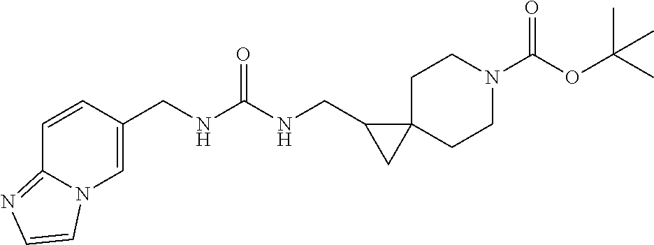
O=C(OC(C)(C)C)N1CCC2(CC1)C(CNC(=O)NCC1=CN3C(=NC=C3)C=C1)C2
